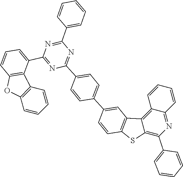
C1=C(C2=NC(C3=CC=C(C4=CC5=C(C=C4)SC4=C(C6=CC=CC=C6)N=C6C(=C54)C=CC=C6)C=C3)=NC(C3=CC=CC=C3)=N2)C2=C(C=C1)OC1=C2C=CC=C1
